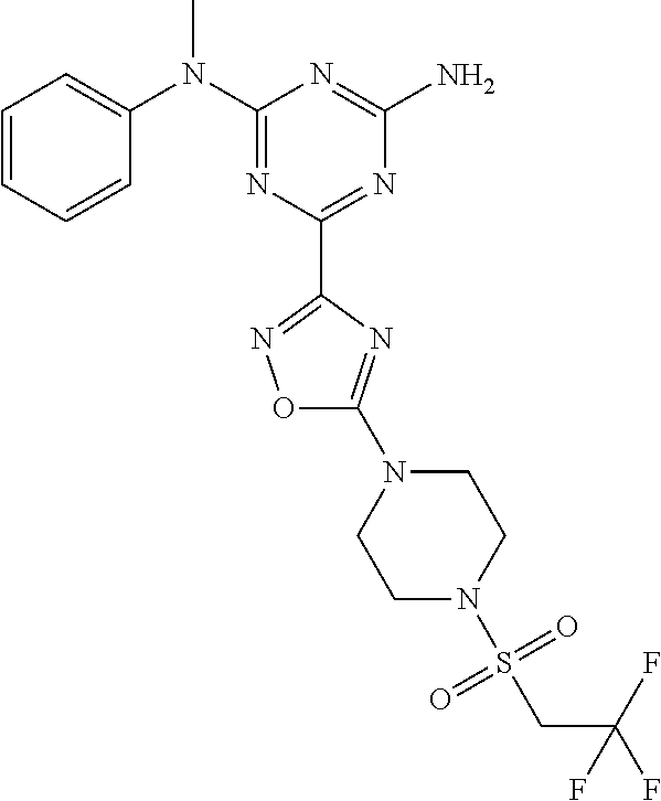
C1=CC=CC(N(C2=NC(C3=NOC(N4CCN(S(CC(F)(F)F)(=O)=O)CC4)=N3)=NC(N)=N2)C)=C1
